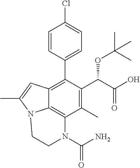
C1=CC(C2=C3C4=C(C(C)=C2C(C(=O)O)OC(C)(C)C)N(C(N)=O)CCN4C(C)=C3)=CC=C1Cl
